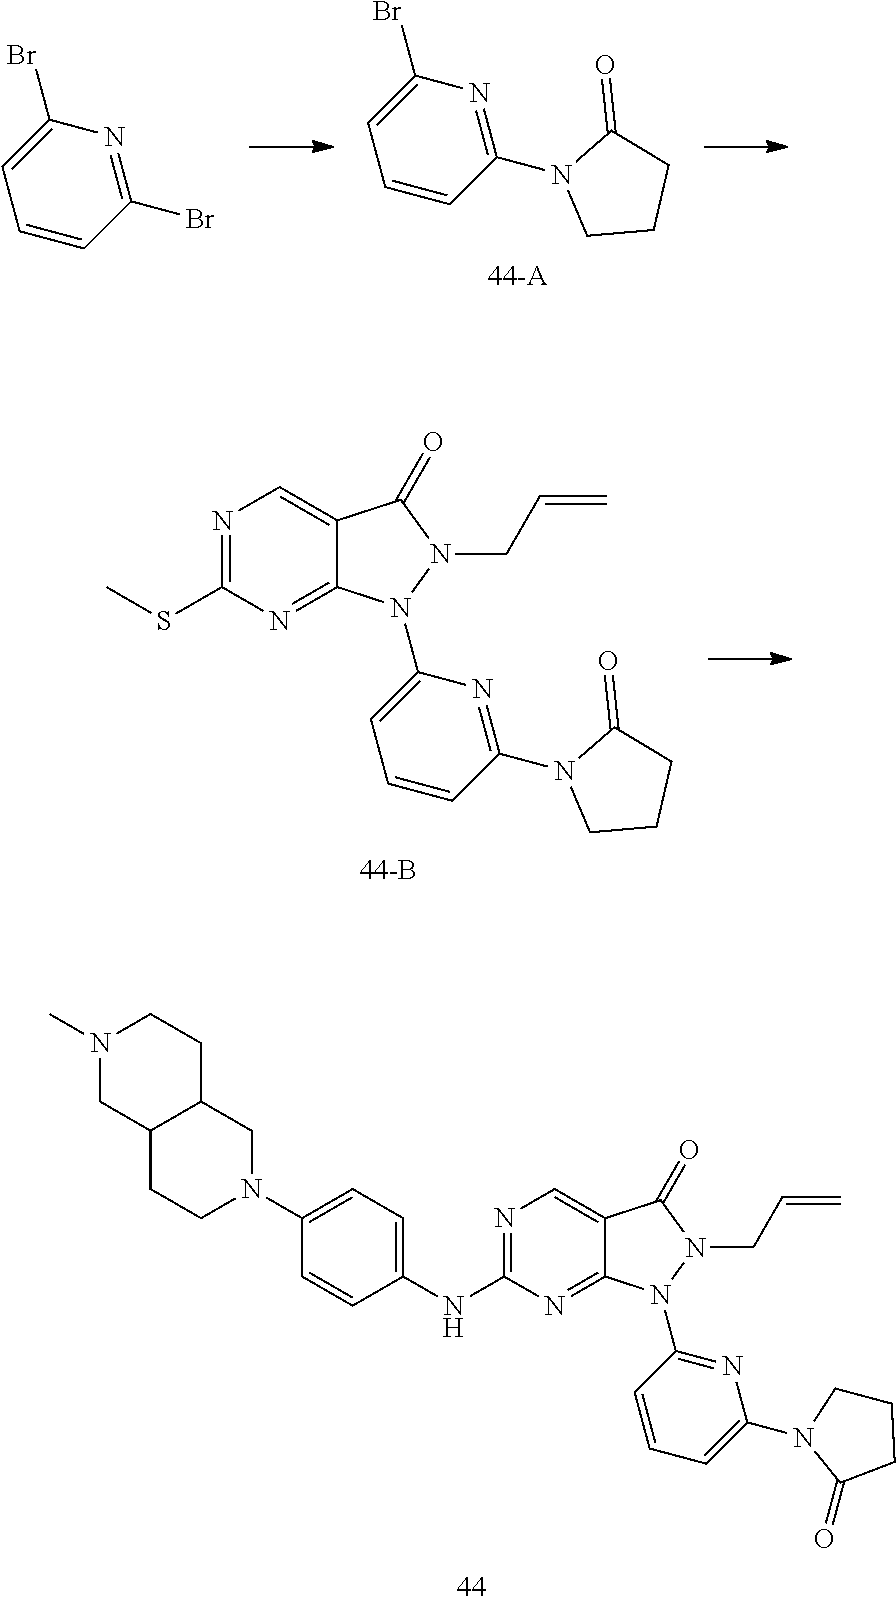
N1=C(NC2=CC=C(N3CC4C(CC3)CN(C)CC4)C=C2)N=C2C(=C1)C(=O)N(CC=C)N2C1=NC(N2CCCC2=O)=CC=C1.C1=CC(N2CCCC2=O)=NC(Br)=C1.C1=CC(Br)=NC(Br)=C1.N1=C(SC)N=C2C(=C1)C(=O)N(CC=C)N2C1=CC=CC(N2CCCC2=O)=N1
